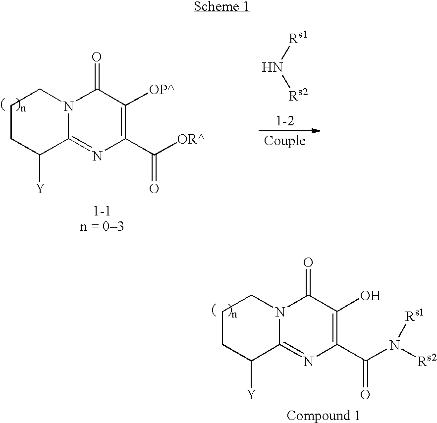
C1CC([Y])C2=NC(C(N([Rs2])[Rs1])=O)=C(O)C(=O)N2C1.C1CC([Y])C2=NC(C([OR^])=O)=C([OP^])C(=O)N2C1.[Rs1]N[Rs2]
